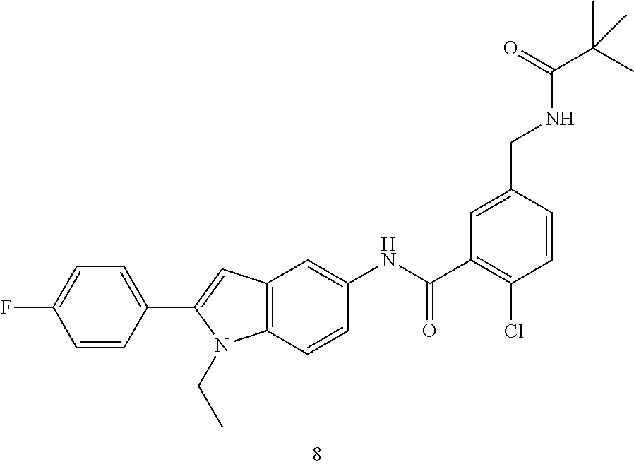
C1=C(CNC(C(C)(C)C)=O)C=CC(Cl)=C1C(NC1=CC2=C(C=C1)N(CC)C(C1=CC=C(F)C=C1)=C2)=O
